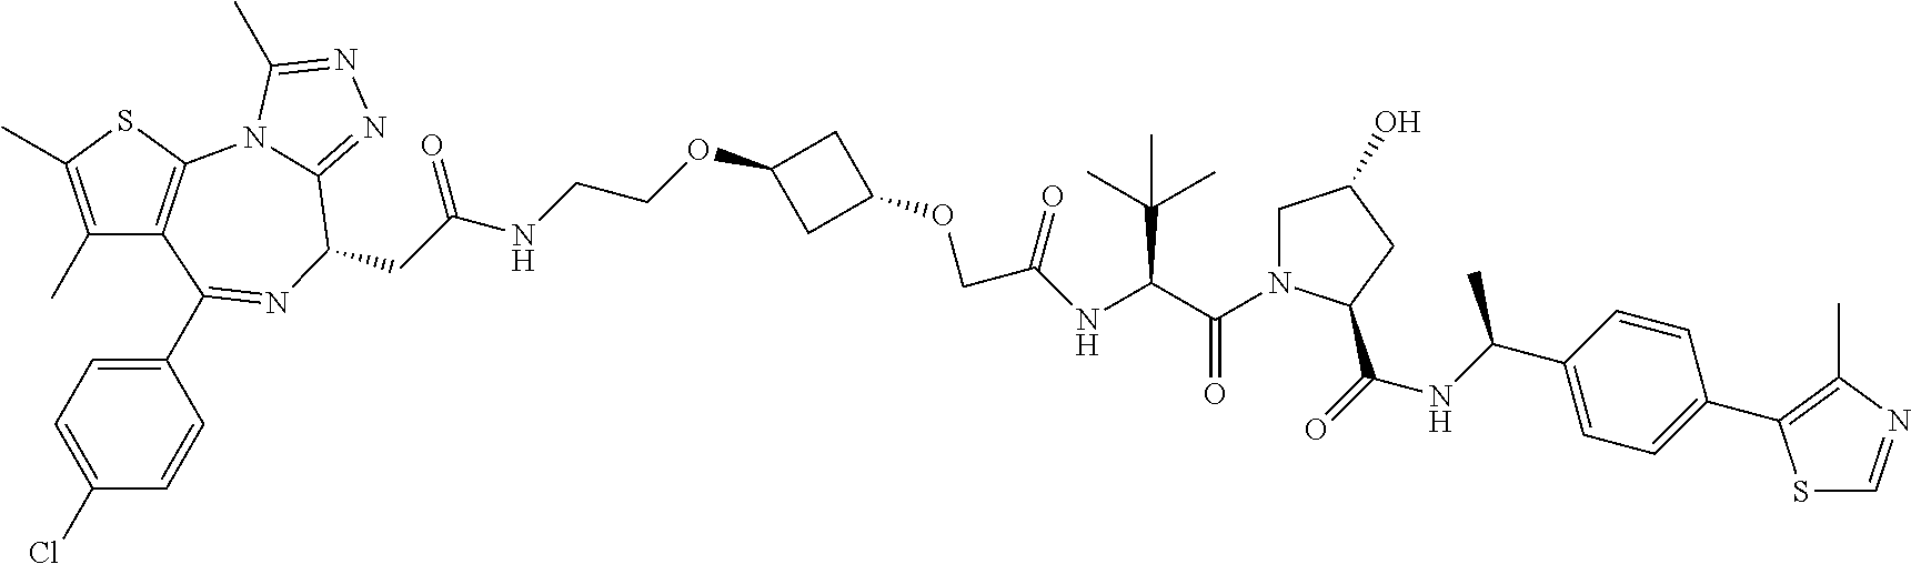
C1(C)=C(C)SC2=C1C(C1=CC=C(Cl)C=C1)=NC(CC(NCCOC1CC(OCC(NC(C(=O)N3CC(O)CC3C(=O)NC(C3=CC=C(C4=C(C)N=CS4)C=C3)C)C(C)(C)C)=O)C1)=O)C1=NN=C(C)N21
